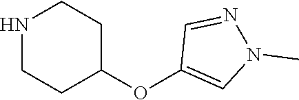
N1CCC(OC2=CN(C)N=C2)CC1
